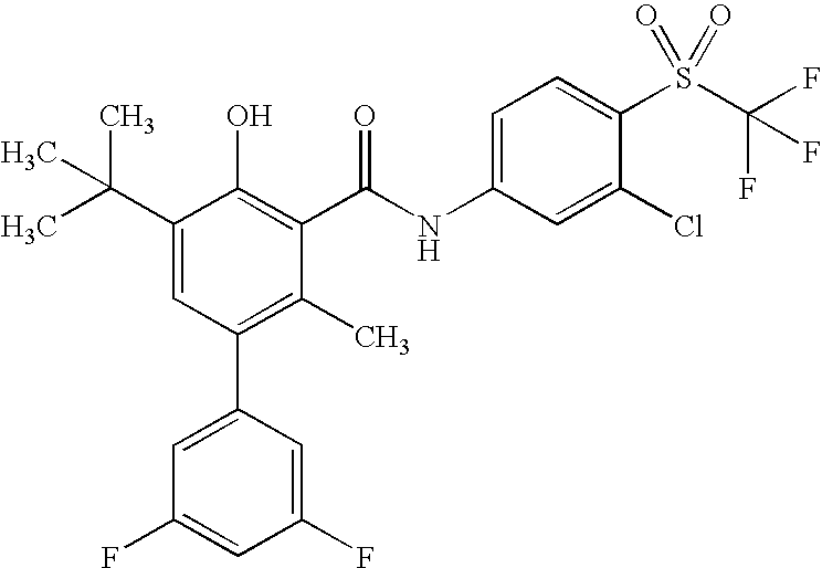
C1(C(C)(C)C)=CC(C2=CC(F)=CC(F)=C2)=C(C)C(C(NC2=CC=C(S(C(F)(F)F)(=O)=O)C(Cl)=C2)=O)=C1O
